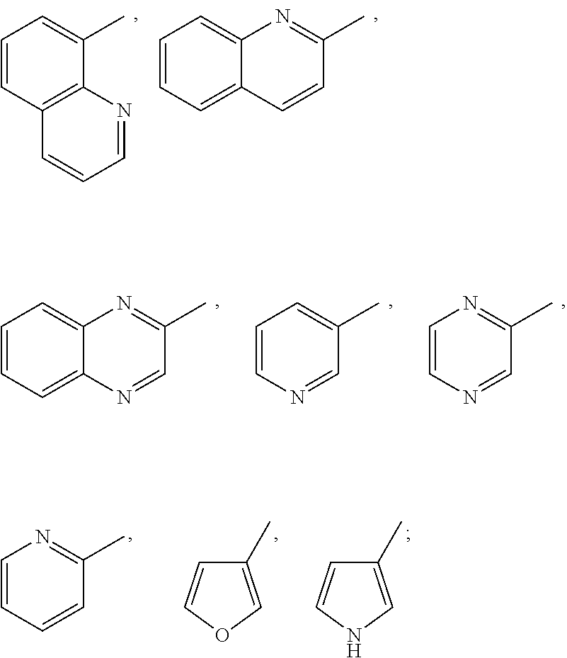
C1=CC2=C(C(C)=C1)N=CC=C2.C12=CC=CC=C1C=CC(C)=N2.C12=CC=CC=C1N=CC(C)=N2.C1=CN=CC(C)=C1.C1=CN=CC(C)=N1.C1=CC=CC(C)=N1.C1(C)=COC=C1.C1(C)=CNC=C1
